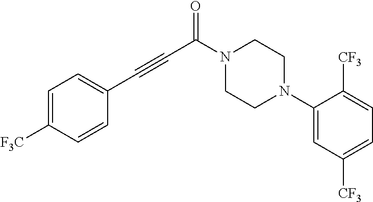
C(C(N1CCN(C2=CC([CF3])=CC=C2[CF3])CC1)=O)#CC1=CC=C([F3C])C=C1
